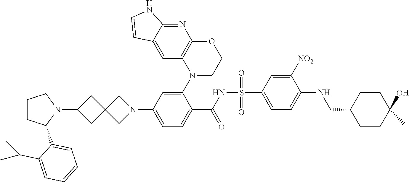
C1=C2C(=NC3=C1N(C1=CC(N4CC5(CC(N6CCCC6C6=CC=CC=C6C(C)C)C5)C4)=CC=C1C(NS(C1=CC=C(NCC4CCC(O)(C)CC4)C([NO2])=C1)(=O)=O)=O)CCO3)NC=C2
